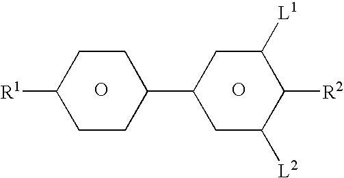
O.O.C1([R1])CCC(C2CC([L2])C([R2])C([L1])C2)CC1
